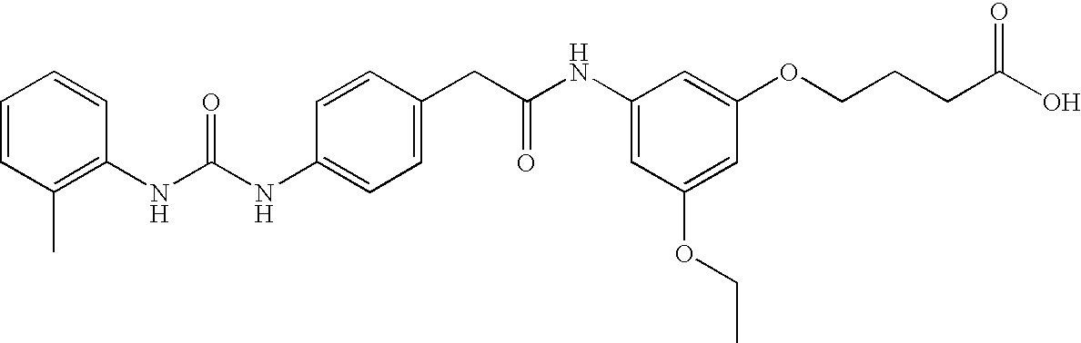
C1=CC(CC(NC2=CC(OCC)=CC(OCCCC(O)=O)=C2)=O)=CC=C1NC(NC1=C(C)C=CC=C1)=O
